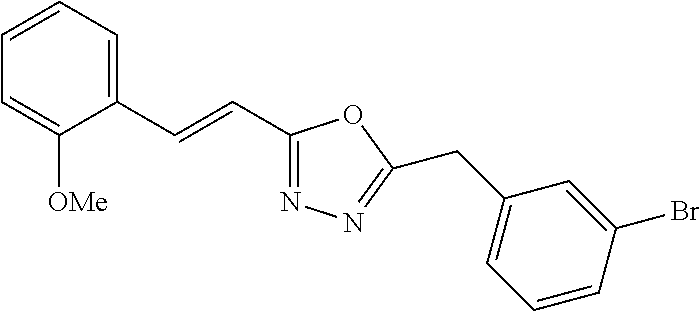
C1=CC=C(C=CC2=NN=C(CC3=CC=CC(Br)=C3)O2)C([OMe])=C1
